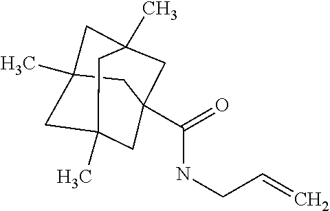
C1C2(C(NCC=C)=O)CC3(C)CC(C)(CC1(C)C3)C2
